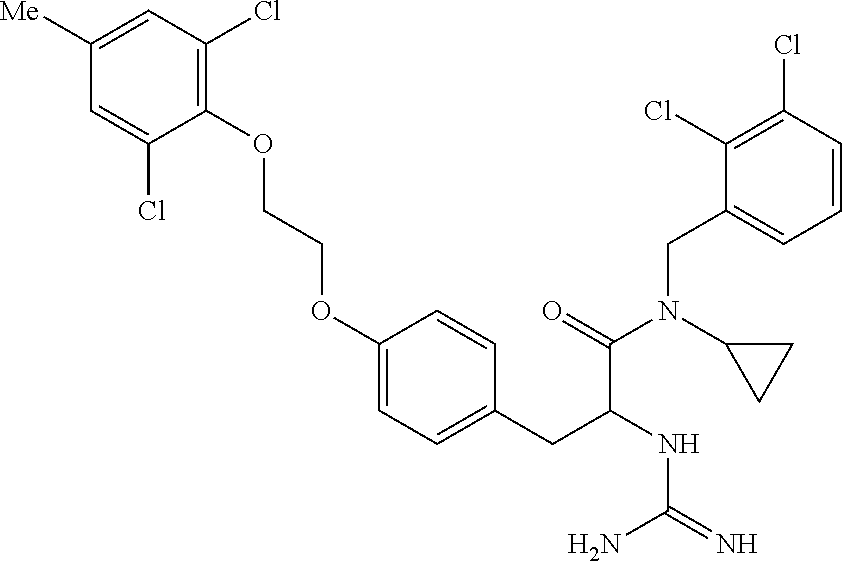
C1(OCCOC2=CC=C(CC(NC(N)=N)C(=O)N(CC3=CC=CC(Cl)=C3Cl)C3CC3)C=C2)=C(Cl)C=C([Me])C=C1Cl
